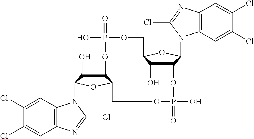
C12C(O)C(N3C4=C(C=C(Cl)C(Cl)=C4)N=C3Cl)OC1COP(=O)(O)OC1C(O)C(OC1N1C3=C(C=C(Cl)C(Cl)=C3)N=C1Cl)COP(=O)(O)O2
